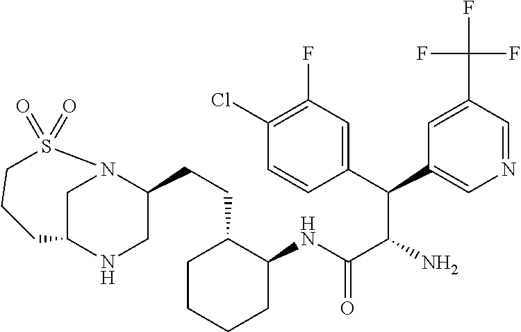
C1C2NCC(CCC3C(NC(C(N)C(C4=CC(F)=C(Cl)C=C4)C4=CN=CC(C(F)(F)F)=C4)=O)CCCC3)N1S(=O)(=O)CCC2
